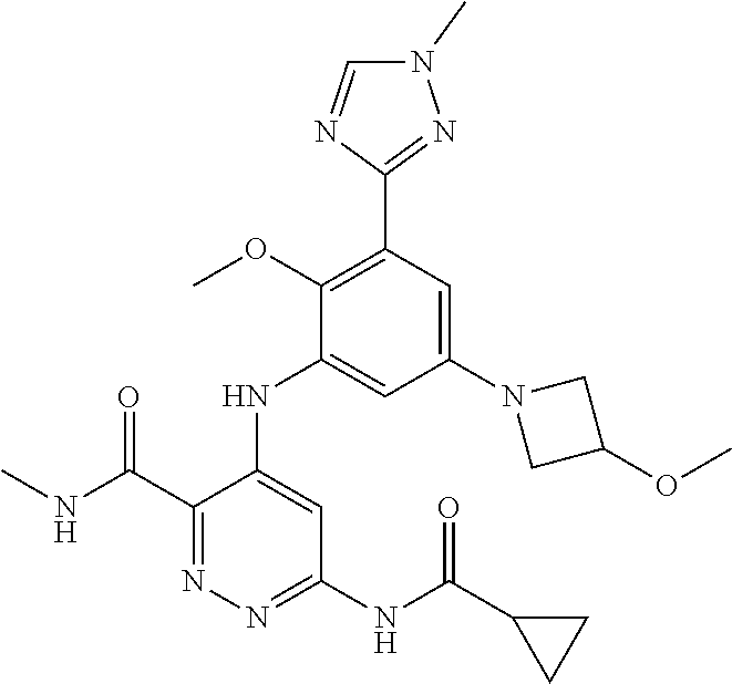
C1(OC)=C(C2=NN(C)C=N2)C=C(N2CC(OC)C2)C=C1NC1=CC(NC(C2CC2)=O)=NN=C1C(=O)NC
